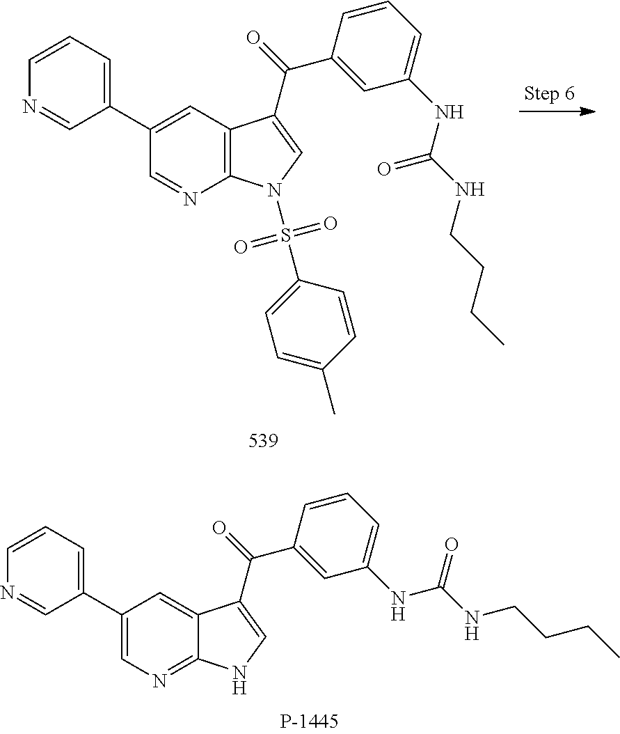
C1(C2=CC=CN=C2)=CC2=C(N=C1)N(S(C1=CC=C(C)C=C1)(=O)=O)C=C2C(C1=CC(NC(NCCCC)=O)=CC=C1)=O.C1(C2=CC=CN=C2)=CN=C2C(=C1)C(C(C1=CC(NC(NCCCC)=O)=CC=C1)=O)=CN2
